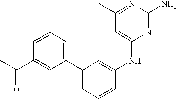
C1(C2=CC=CC(C(C)=O)=C2)=CC=CC(NC2=CC(C)=NC(N)=N2)=C1
